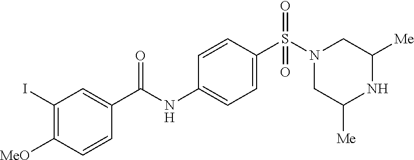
C1(I)=C([MeO])C=CC(C(NC2=CC=C(S(N3CC([Me])NC([Me])C3)(=O)=O)C=C2)=O)=C1
